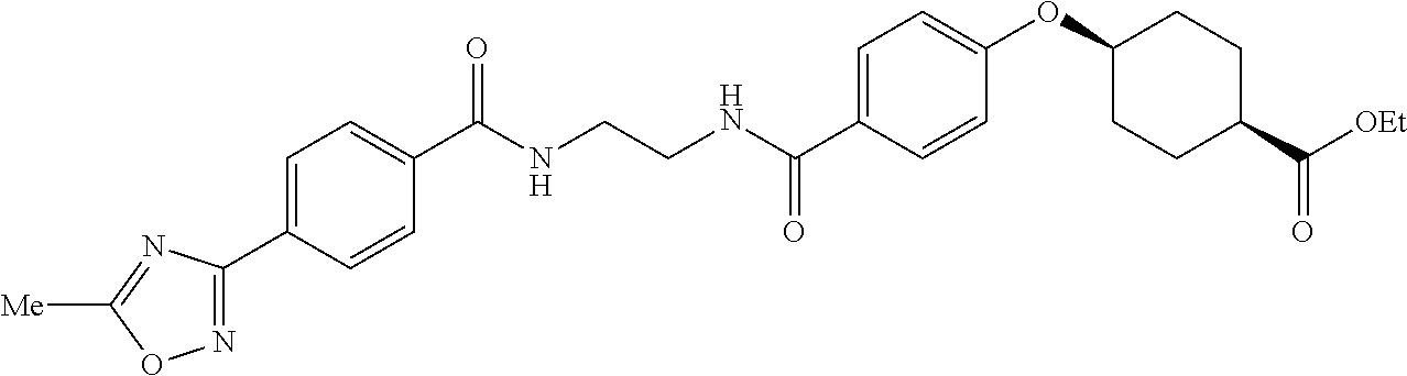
C1=C(C2=NOC([Me])=N2)C=CC(C(NCCNC(C2=CC=C(OC3CCC(C([OEt])=O)CC3)C=C2)=O)=O)=C1
